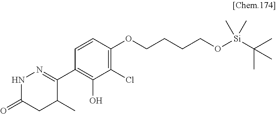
C1(C2=NNC(=O)CC2C)=C(O)C(Cl)=C(OCCCCO[Si](C(C)(C)C)(C)C)C=C1
